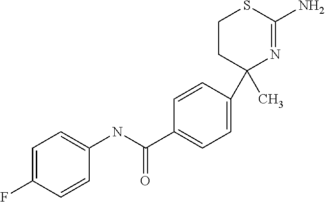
C1=C(F)C=CC(NC(C2=CC=C(C3(C)N=C(N)SCC3)C=C2)=O)=C1
